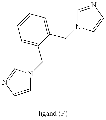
C1=CN=CN1CC1=CC=CC=C1CN1C=NC=C1
